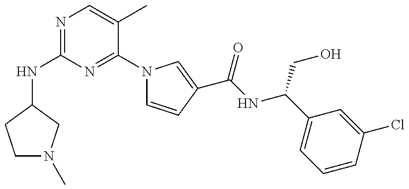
N(C1=NC=C(C)C(N2C=CC(C(=O)NC(CO)C3=CC=CC(Cl)=C3)=C2)=N1)C1CN(C)CC1
